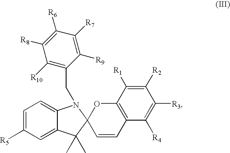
C1([R5])=CC=C2C(=C1)C(C)(C)C1(N2CC2=C([R10])C([R8])=C([R6])C([R7])=C2[R9])C=CC2=C(O1)C([R1])=C([R2])C([R3])=C2[R4]
